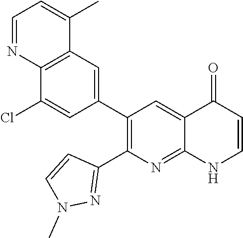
C12=C(C=C(C3=C(C4=NN(C)C=C4)N=C4C(=C3)C(=O)C=CN4)C=C1Cl)C(C)=CC=N2
